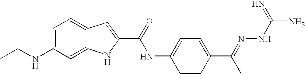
C1=C(NCC)C=C2C(=C1)C=C(C(NC1=CC=C(C(=NNC(N)=N)C)C=C1)=O)N2
